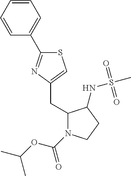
C1=CC=CC(C2=NC(CC3N(C(OC(C)C)=O)CCC3NS(C)(=O)=O)=CS2)=C1
